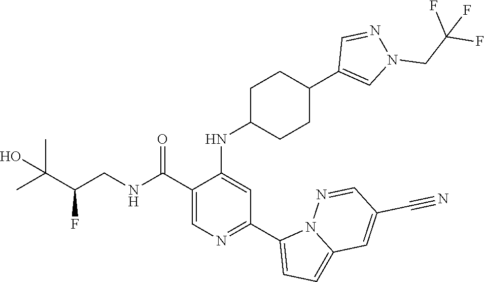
C1(C(NCC(C(C)(C)O)F)=O)=CN=C(C2=CC=C3N2N=CC(C#N)=C3)C=C1NC1CCC(C2=CN(CC(F)(F)F)N=C2)CC1
